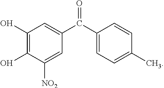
C1(O)=C(O)C([NO2])=CC(C(C2=CC=C(C)C=C2)=O)=C1
